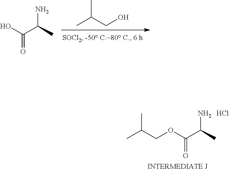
OC(C(C)N)=O.C(O)C(C)C.C(OC(C(C)N)=O)C(C)C.Cl
